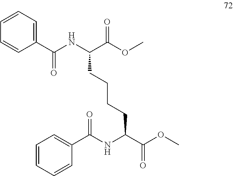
C(CCCC(C(OC)=O)NC(C1=CC=CC=C1)=O)C(NC(C1=CC=CC=C1)=O)C(OC)=O
